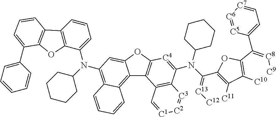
C12=C3C(=C(N(C4=CC=CC5=C4OC4=C5C=CC=C4C4=CC=CC=C4)C4CCCCC4)C=C1OC1=C2C2=C(C(N(C4CCCCC4)C4=[C13][C12]=[C11]C5=C4OC4=C5[C10]=[C9][C8]=C4C4=CC=[C7][C6]=[C5]4)=[C4]1)[C3]=[C2][C1]=C2)C=CC=C3
